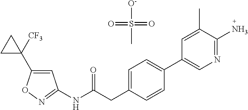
C1=C(C2([CF3])CC2)ON=C1NC(CC1=CC=C(C2=CN=C(N)C(C)=C2)C=C1)=O.O=S([O-])(=O)C
